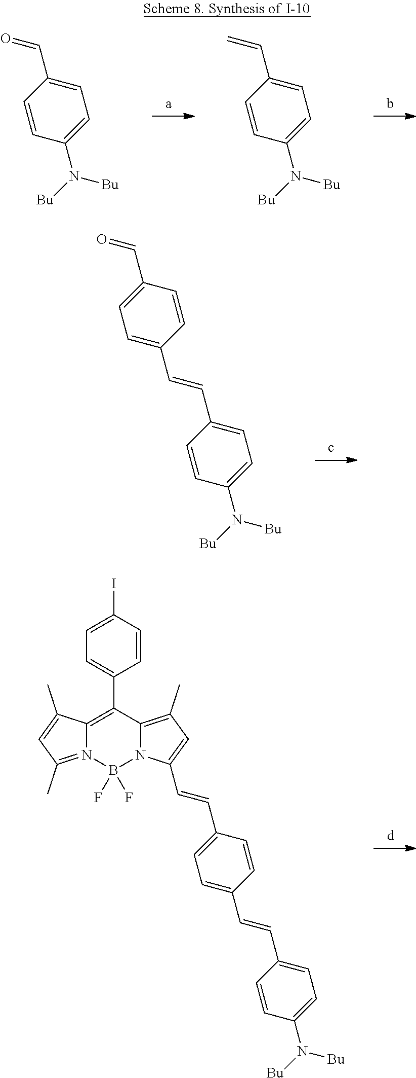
C1=CC(N([Bu])[Bu])=CC=C1C=O.C1=CC(N([Bu])[Bu])=CC=C1C=C.C1=CC(N([Bu])[Bu])=CC=C1C=CC1=CC=C(C=O)C=C1.C1=CC(N([Bu])[Bu])=CC=C1C=CC1=CC=C(C=CC2=CC(C)=C3N2B(F)(F)N2=C(C)C=C(C)C2=C3C2=CC=C(I)C=C2)C=C1
